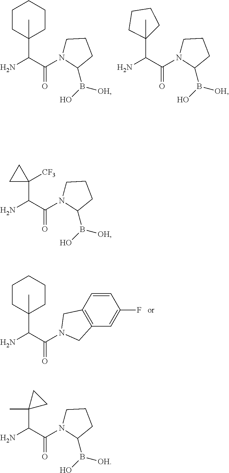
NC(C(N1CCCC1B(O)[OH])=O)C1(C)CCCCC1.NC(C(N1CCCC1B(O)[OH])=O)C1(C)CCCC1.NC(C(=O)N1CC2=C(C=C(F)C=C2)C1)C1(C)CCCCC1.NC(C(N1CCCC1B(O)[OH])=O)C1([CF3])CC1.NC(C(N1CCCC1B(O)[OH])=O)C1(C)CC1
